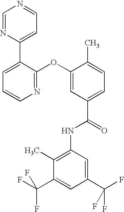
N1=C(OC2=CC(C(=O)NC3=C(C)C(C(F)(F)F)=CC(C(F)(F)F)=C3)=CC=C2C)C(C2=CC=NC=N2)=CC=C1
